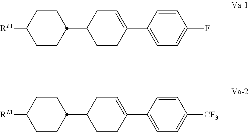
C1CC([RL1])CCC1C1CCC(C2=CC=C(F)C=C2)=CC1.C1CC([RL1])CCC1C1CCC(C2=CC=C([CF3])C=C2)=CC1
